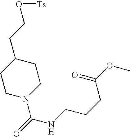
C1CN(C(=O)NCCCC(OC)=O)CCC1CCO[Ts]
